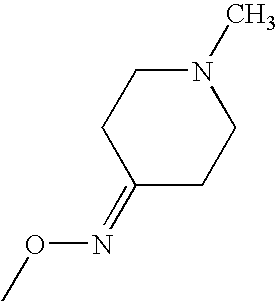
C1(=NOC)CCN(C)CC1
